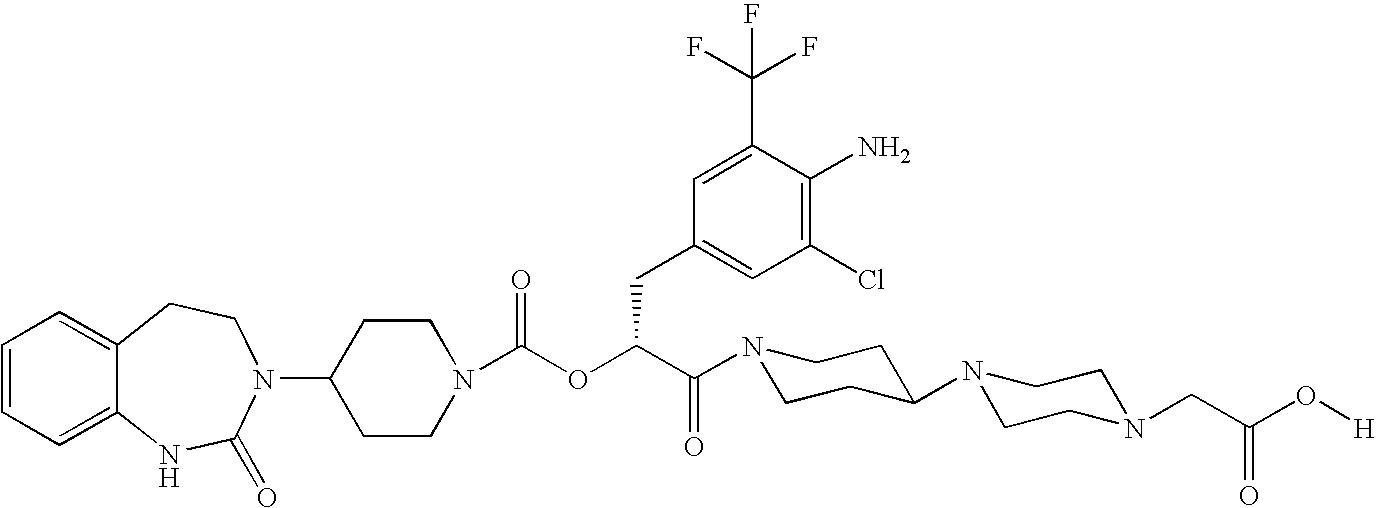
C1(N2C(=O)NC3=CC=CC=C3CC2)CCN(C(OC(C(=O)N2CCC(N3CCN(CC(O[H])=O)CC3)CC2)CC2=CC(Cl)=C(N)C(C(F)(F)F)=C2)=O)CC1
